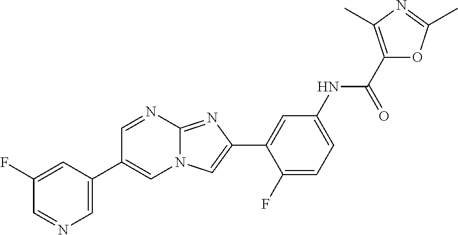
C1=NC2=NC(C3=CC(NC(C4=C(C)N=C(C)O4)=O)=CC=C3F)=CN2C=C1C1=CN=CC(F)=C1
